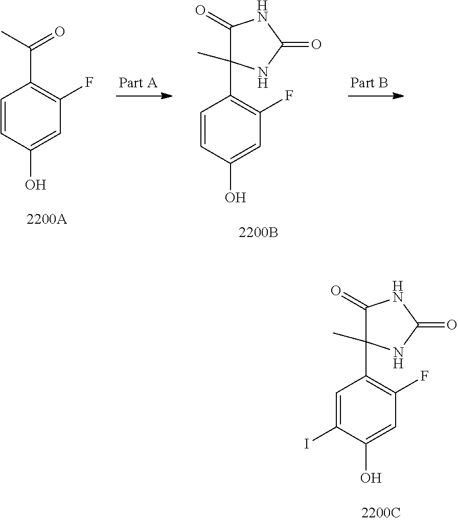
C1=CC(O)=CC(F)=C1C(C)=O.C1=CC(O)=CC(F)=C1C1(C)C(=O)NC(=O)N1.C1=C(I)C(O)=CC(F)=C1C1(C)C(=O)NC(=O)N1
